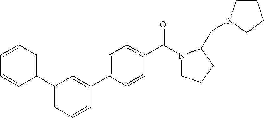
C1=C(C2=CC=CC=C2)C=C(C2=CC=C(C(=O)N3CCCC3CN3CCCC3)C=C2)C=C1
